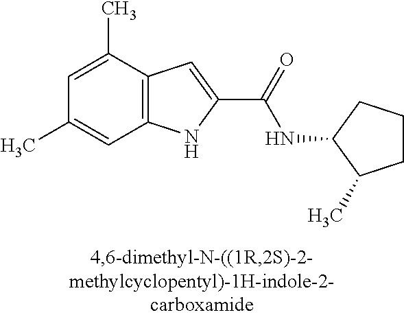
C12=C(C(C)=CC(C)=C1)C=C(C(=O)NC1C(C)CCC1)N2
